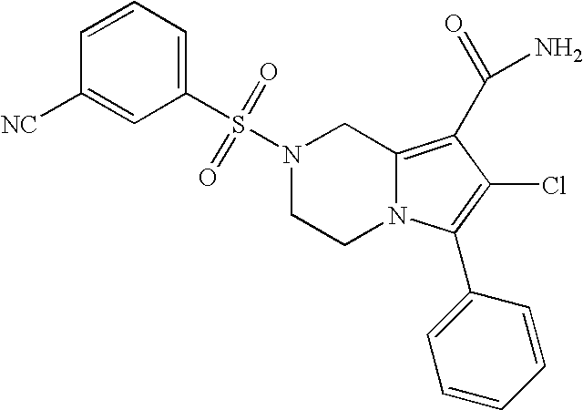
C1CN2C(=C(C(N)=O)C(Cl)=C2C2=CC=CC=C2)CN1S(=O)(=O)C1=CC=CC([NC])=C1
